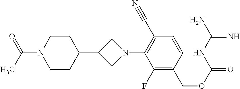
C1CN(C(C)=O)CCC1C1CN(C2=C(C#N)C=CC(COC(=O)NC(N)=N)=C2F)C1
